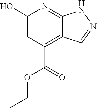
C1(O)=CC(C(=O)OCC)=C2C(=N1)NN=C2
